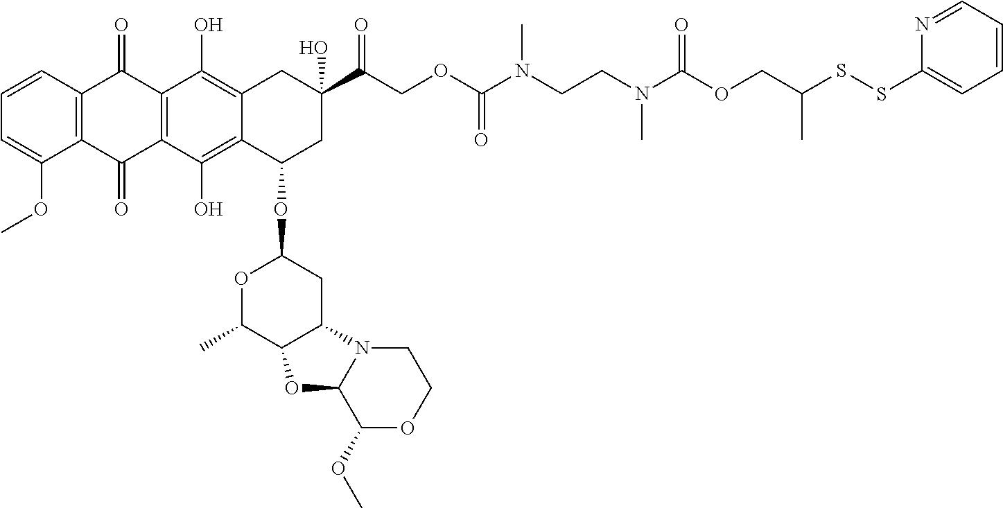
C1=CC2=C(C(OC)=C1)C(=O)C1=C(C2=O)C(O)=C2C(=C1O)C(OC1OC(C)C3C(C1)N1C(C(OC)OCC1)O3)CC(C(COC(N(CCN(C(=O)OCC(SSC1=CC=CC=N1)C)C)C)=O)=O)(O)C2
